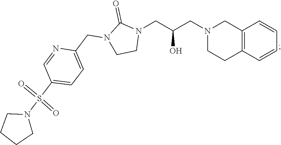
C12=C(C=CC=C1)CCN(CC(CN1C(=O)N(CC3=CC=C(S(=O)(=O)N4CCCC4)C=N3)CC1)O)C2
